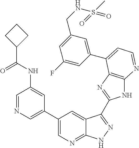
C1=NC=C(C2=CN=C3C(=C2)C(C2=NC4=C(N2)N=CC=C4C2=CC(CNS(C)(=O)=O)=CC(F)=C2)=NN3)C=C1NC(C1CCC1)=O
